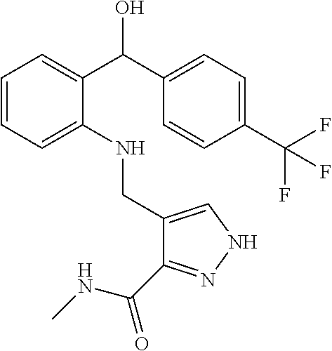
C1=CC=C(NCC2=CNN=C2C(=O)NC)C(C(C2=CC=C(C(F)(F)F)C=C2)O)=C1
